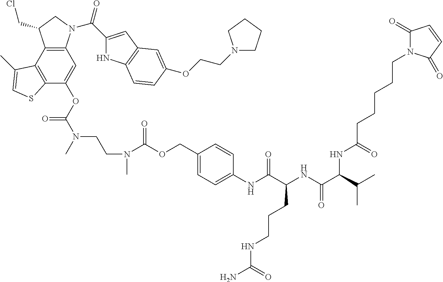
C12=C(C3=C(C(OC(N(C)CCN(C)C(OCC4=CC=C(NC(C(NC(C(C(C)C)NC(CCCCCN5C(=O)C=CC5=O)=O)=O)CCCNC(N)=O)=O)C=C4)=O)=O)=C1)SC=C3C)C(CCl)CN2C(C1=CC2=C(N1)C=CC(OCCN1CCCC1)=C2)=O
